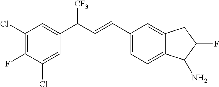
C1(Cl)=C(F)C(Cl)=CC(C(C=CC2=CC=C3C(=C2)CC(F)C3N)[CF3])=C1
